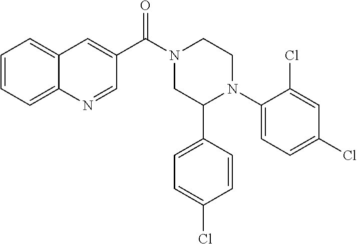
C1=CC=C2C(=C1)C=C(C(N1CC(C3=CC=C(Cl)C=C3)N(C3=CC=C(Cl)C=C3Cl)CC1)=O)C=N2
